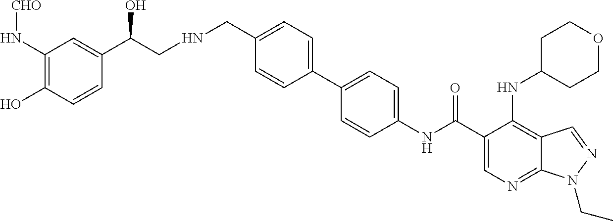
C1(N[CHO])=C(O)C=CC(C(CNCC2=CC=C(C3=CC=C(NC(C4=CN=C5C(=C4NC4CCOCC4)C=NN5CC)=O)C=C3)C=C2)O)=C1
